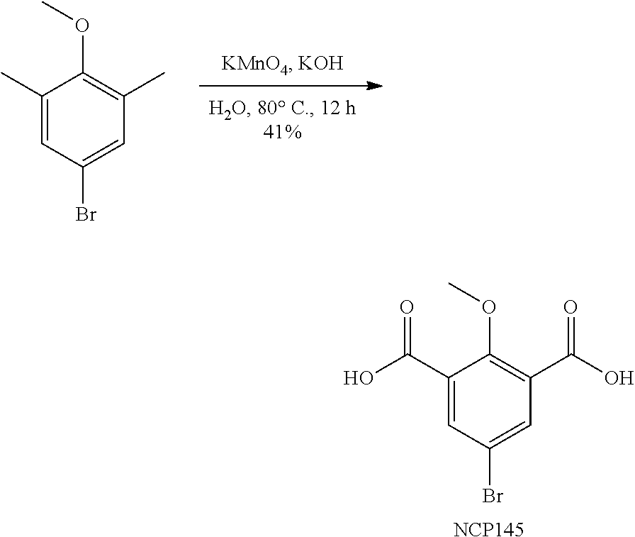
C1(C(O)=O)=CC(Br)=CC(C(O)=O)=C1OC.[NCP145].C1(C)=CC(Br)=CC(C)=C1OC
